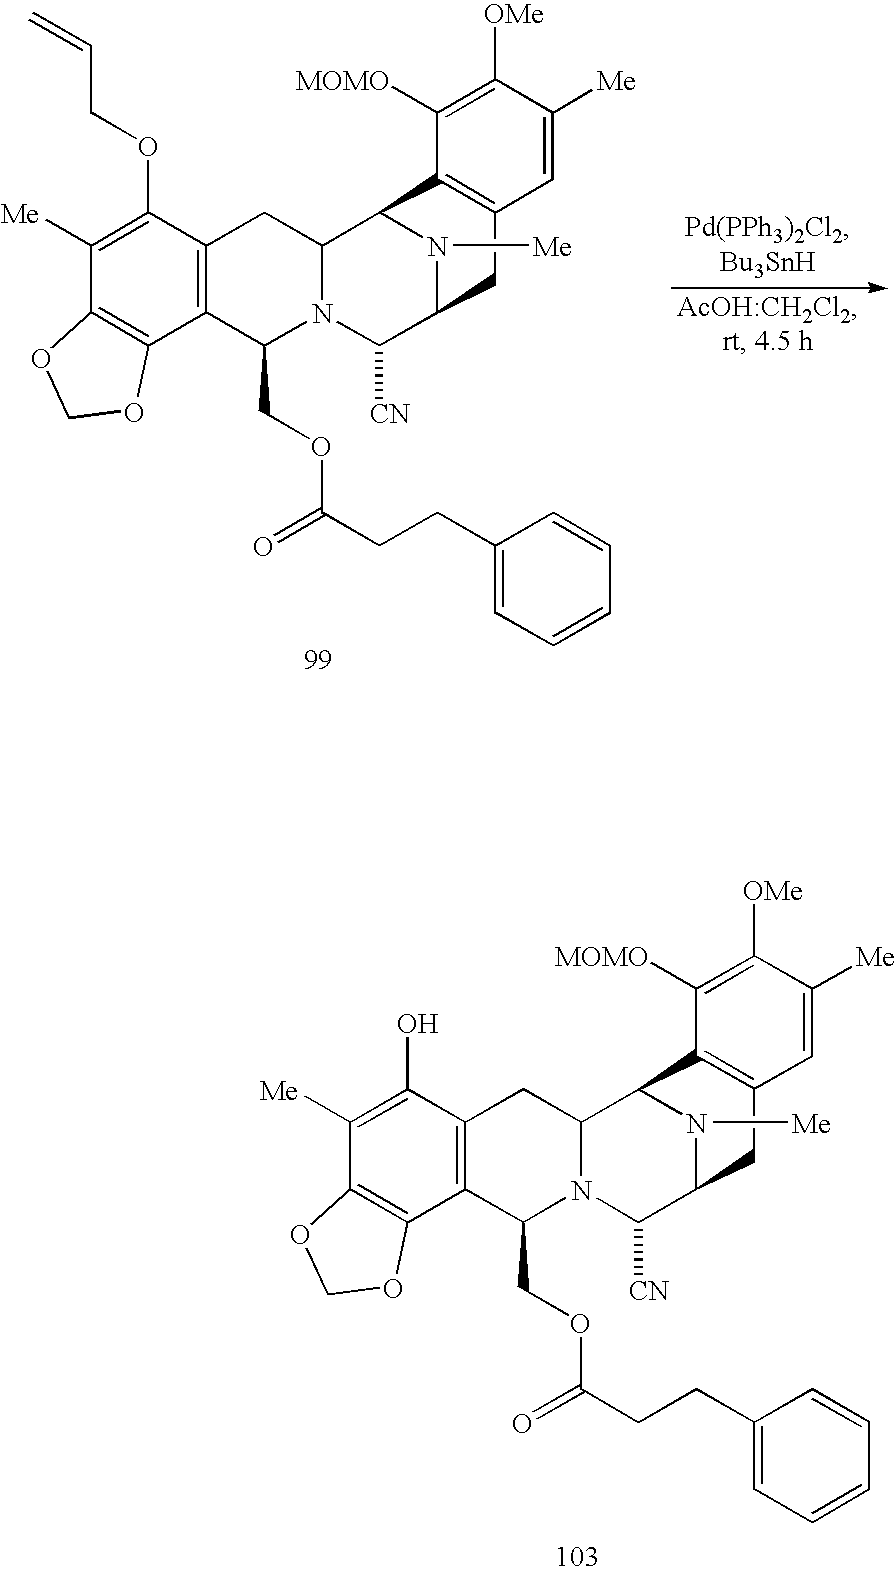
C1([Me])=C(OCC=C)C2=C(C3=C1OCO3)C(COC(CCC1=CC=CC=C1)=O)N1C(C2)C2N([Me])C(C1[CN])CC1=C2C([MOMO])=C([OMe])C([Me])=C1.C1([Me])=C(O)C2=C(C3=C1OCO3)C(COC(CCC1=CC=CC=C1)=O)N1C(C2)C2N([Me])C(C1[CN])CC1=C2C([MOMO])=C([OMe])C([Me])=C1
